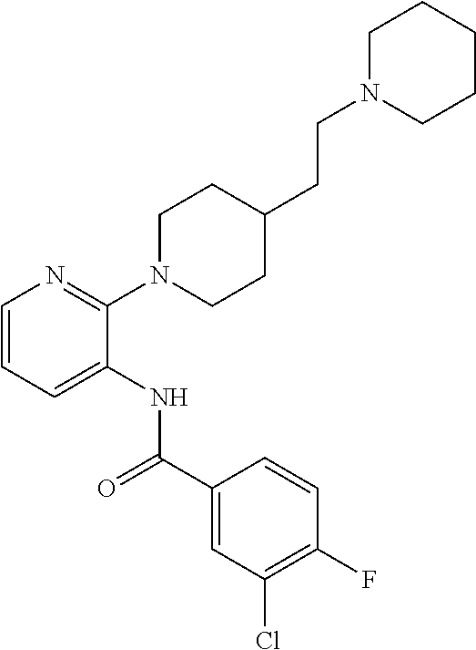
C1(N2CCC(CCN3CCCCC3)CC2)=NC=CC=C1NC(=O)C1=CC(Cl)=C(F)C=C1
